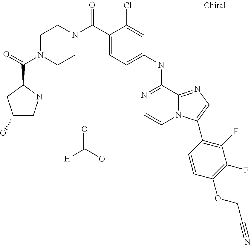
N1(C(C2=CC=C(NC3=NC=CN4C3=NC=C4C3=C(F)C(F)=C(OCC#N)C=C3)C=C2Cl)=O)CCN(C(=O)C2CC(O)CN2)CC1.[H]C(O)=O
